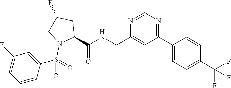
N1=C(C2=CC=C(C(F)(F)F)C=C2)C=C(CNC(C2CC(F)CN2S(C2=CC(F)=CC=C2)(=O)=O)=O)N=C1
